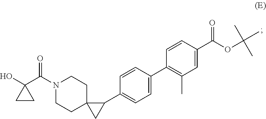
N1(C(=O)C2(O)CC2)CCC2(CC1)CC2C1=CC=C(C2=C(C)C=C(C(OC(C)(C)C)=O)C=C2)C=C1
